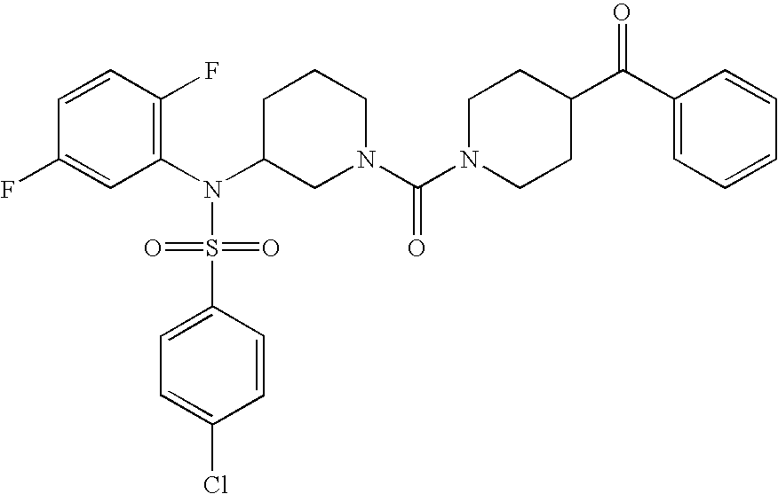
C1=CC(F)=C(N(C2CN(C(N3CCC(C(C4=CC=CC=C4)=O)CC3)=O)CCC2)S(=O)(=O)C2=CC=C(Cl)C=C2)C=C1F
